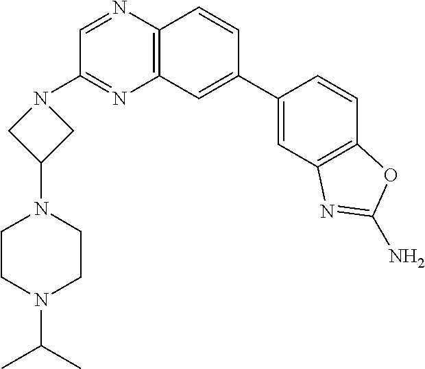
C12=C(C=C(C3=CC4=C(C=C3)OC(N)=N4)C=C1)N=C(N1CC(N3CCN(C(C)C)CC3)C1)C=N2
